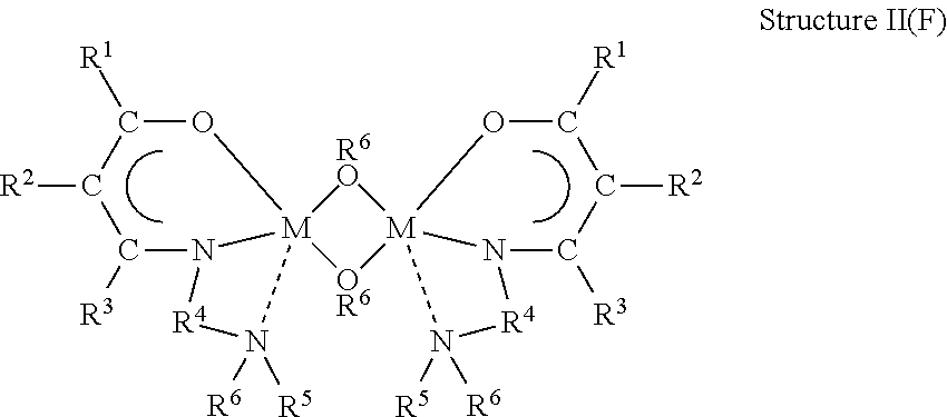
[M]123([OR6][M]45([R6O]1)OC([R1])C([R2])C([R3])N4[R4]N5([R5])[R6])OC([R1])C([R2])C([R3])N2[R4]N3([R5])[R6]
